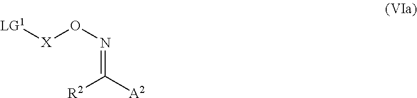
[LG1][X]ON=C([A2])[R2]
